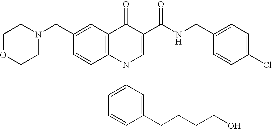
C1=CC2=C(C=C1CN1CCOCC1)C(=O)C(C(NCC1=CC=C(Cl)C=C1)=O)=CN2C1=CC=CC(CCCCO)=C1
